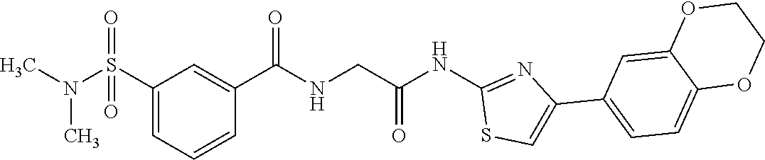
C1(S(N(C)C)(=O)=O)=CC=CC(C(=O)NCC(NC2=NC(C3=CC=C4C(=C3)OCCO4)=CS2)=O)=C1
